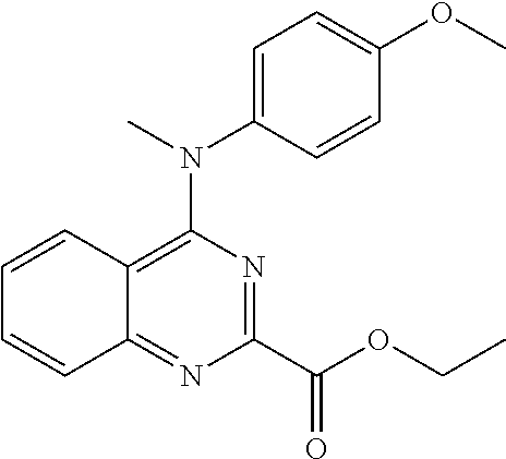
C12=C(N(C)C3=CC=C(OC)C=C3)N=C(C(OCC)=O)N=C1C=CC=C2
